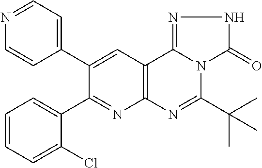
C1=CC=C(Cl)C(C2=NC3=C(C=C2C2=CC=NC=C2)C2=NNC(=O)N2C(C(C)(C)C)=N3)=C1
